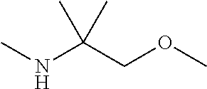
N(C(COC)(C)C)C
